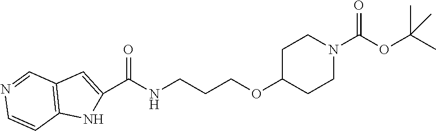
C1(C(NCCCOC2CCN(C(OC(C)(C)C)=O)CC2)=O)=CC2=C(N1)C=CN=C2
